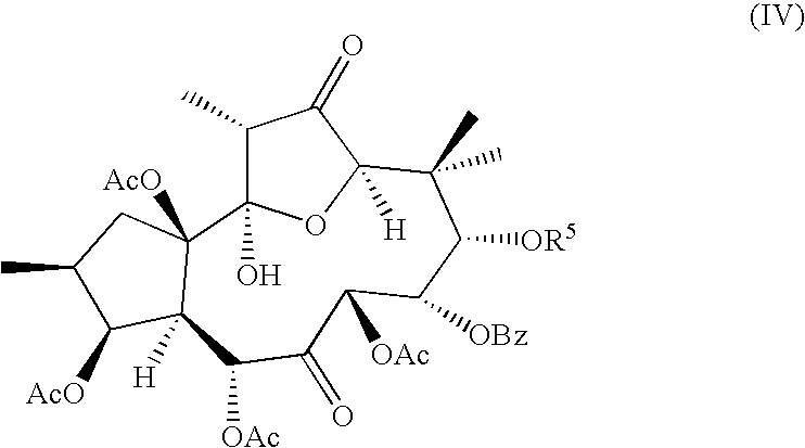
C1(C)C2(O)OC([H])(C1=O)C(C)(C)C([OR5])C([OBz])C([OAc])C(=O)C([OAc])C1([H])C2([AcO])CC(C)C1[AcO]
